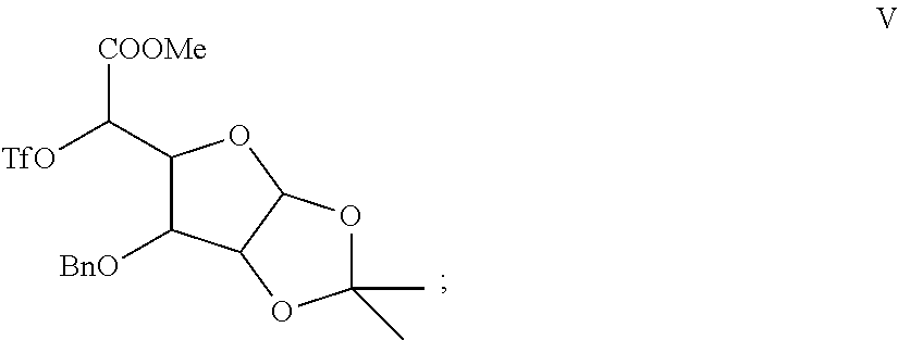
C(C1C([BnO])C2C(O1)OC(C)(C)O2)([TfO])[COOMe]
